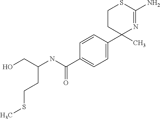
C1=CC(C2(C)N=C(N)SCC2)=CC=C1C(NC(CO)CCSC)=O
